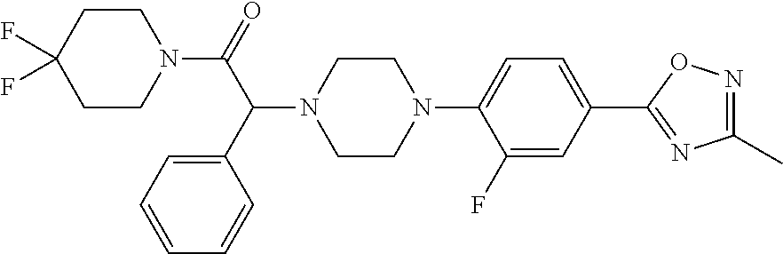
C(C(C1=CC=CC=C1)N1CCN(C2=CC=C(C3=NC(C)=NO3)C=C2F)CC1)(N1CCC(F)(F)CC1)=O
